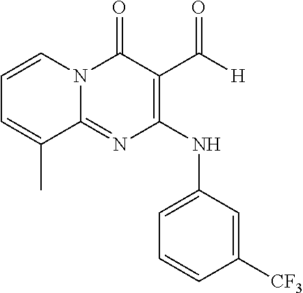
N(C1=C(C([H])=O)C(=O)N2C(=N1)C(C)=CC=C2)C1=CC=CC([CF3])=C1
